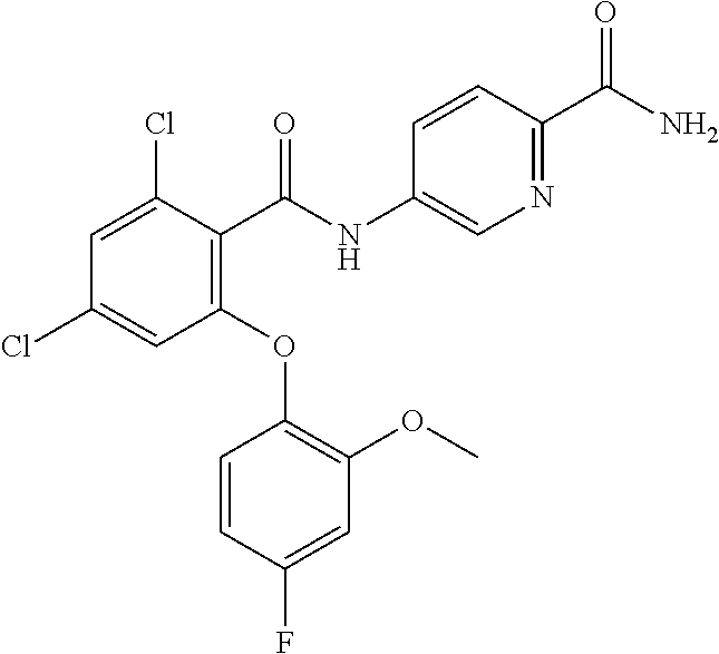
C1(OC2=C(OC)C=C(F)C=C2)=C(C(NC2=CN=C(C(N)=O)C=C2)=O)C(Cl)=CC(Cl)=C1
